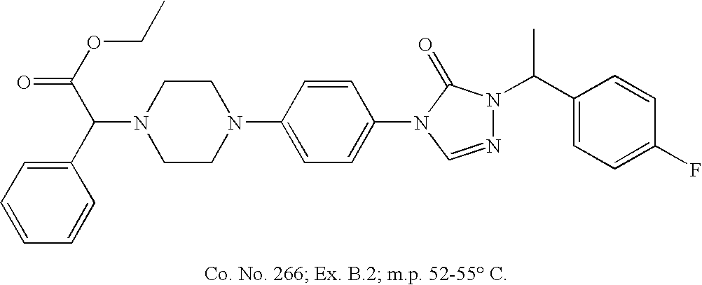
N1(C(C(=O)OCC)C2=CC=CC=C2)CCN(C2=CC=C(N3C=NN(C(C)C4=CC=C(F)C=C4)C3=O)C=C2)CC1
